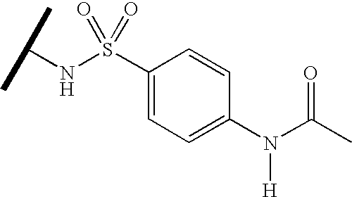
N(S(=O)(=O)C1=CC=C(N(C(C)=O)[H])C=C1)C(C)C
